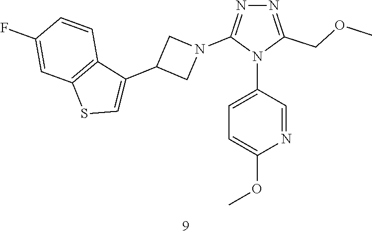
C1=C(F)C=CC2=C1SC=C2C1CN(C2=NN=C(COC)N2C2=CC=C(OC)N=C2)C1
